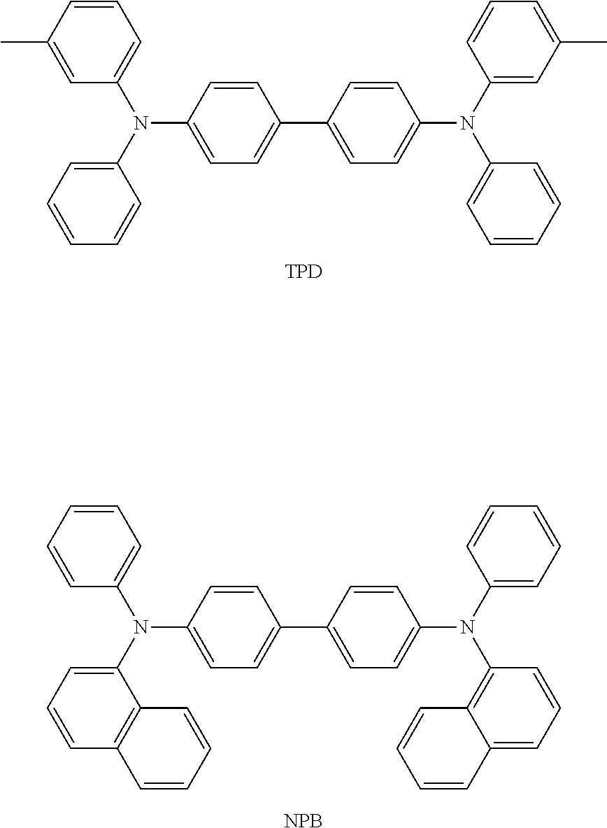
[TPD].C1=C(N(C2=CC=CC(C)=C2)C2=CC=CC=C2)C=CC(C2=CC=C(N(C3=CC(C)=CC=C3)C3=CC=CC=C3)C=C2)=C1.[NPB].C1=C(N(C2=CC=CC=C2)C2=CC=CC3=C2C=CC=C3)C=CC(C2=CC=C(N(C3=CC=CC=C3)C3=C4C(=CC=C3)C=CC=C4)C=C2)=C1
